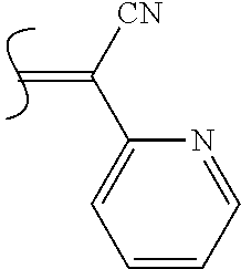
C=C([CN])C1=CC=CC=N1
